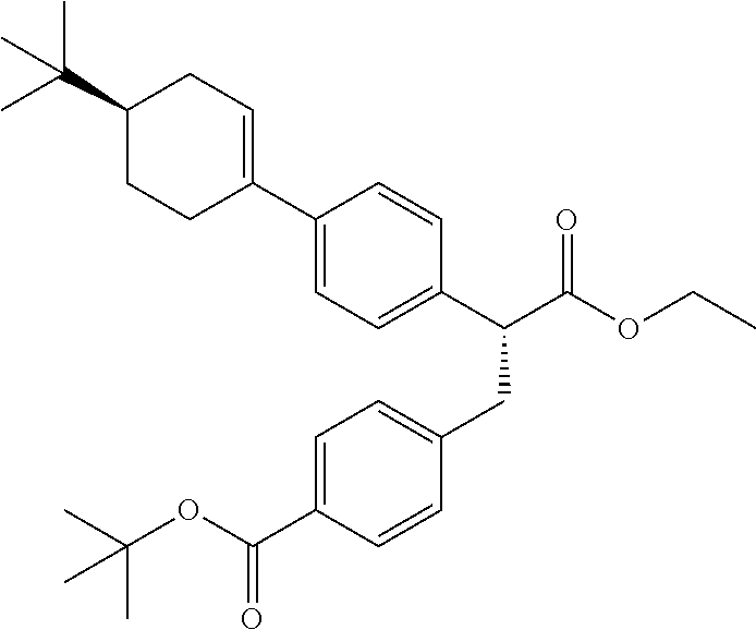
C1(C(C(OCC)=O)CC2=CC=C(C(OC(C)(C)C)=O)C=C2)=CC=C(C2=CCC(C(C)(C)C)CC2)C=C1
